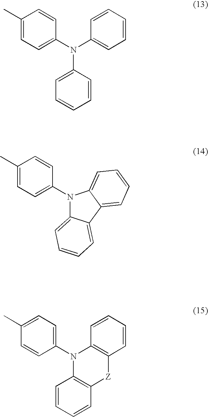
C1(C)=CC=C(N(C2=CC=CC=C2)C2=CC=CC=C2)C=C1.C1(C)=CC=C(N2C3=CC=CC=C3C3=CC=CC=C23)C=C1.C1(C)=CC=C(N2C3=C(C=CC=C3)[Z]C3=C2C=CC=C3)C=C1
